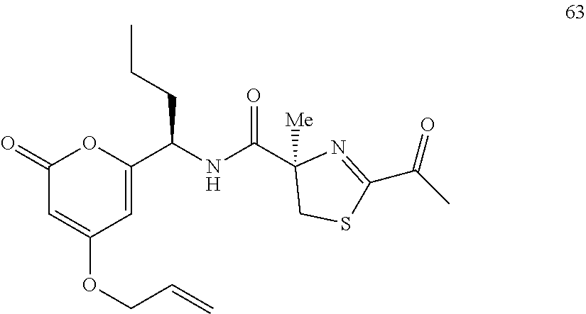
C1(=O)C=C(OCC=C)C=C(C(NC(C2([Me])CSC(C(C)=O)=N2)=O)CCC)O1
